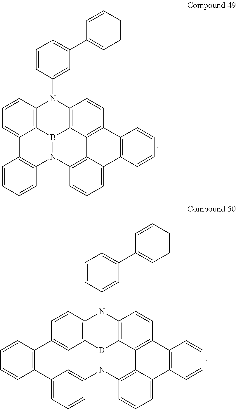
C12=C3B4C5=C(N1C1=CC(C6=CC=CC=C6)=CC=C1)C=CC1=C5C5=C(N4C4=C(C3=CC=C2)C=CC=C4)C=CC=C5C2=C1C=CC=C2.C12=C3B4C5=C(N1C1=CC(C6=CC=CC=C6)=CC=C1)C=CC1=C5C5=C(N4C4=C6C3=C(C=C2)C2=C(C6=CC=C4)C=CC=C2)C=CC=C5C2=C1C=CC=C2
